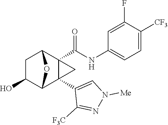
C1C(O)C2C3(C4=CN([Me])N=C4[F3C])C(C(NC4=CC=C([CF3])C(F)=C4)=O)(C1O2)C3
